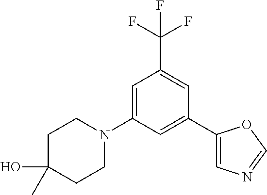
C1=C(N2CCC(O)(C)CC2)C=C(C2=CN=CO2)C=C1C(F)(F)F
